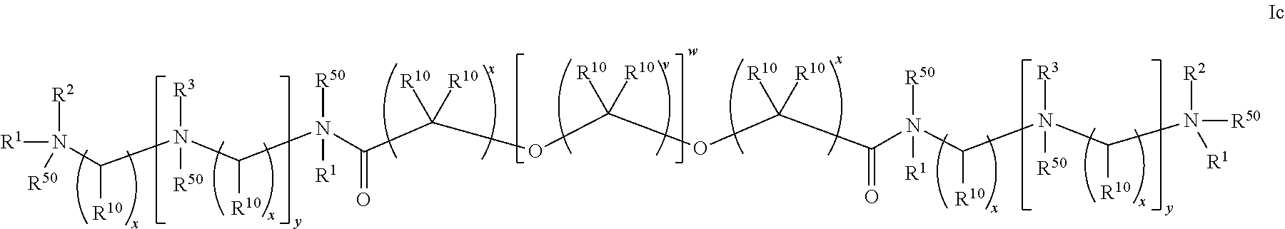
[R10]C(N([R1])([R2])[R50])N(C(N(C(C(OC(OC(C(N(C(N(C(N([R2])([R50])[R1])[R10])([R3])[R50])[R10])([R50])[R1])=O)([R10])[R10])([R10])[R10])([R10])[R10])=O)([R50])[R1])[R10])([R3])[R50]
